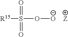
[R15]S(=O)(=O)O[O-].[Z]
